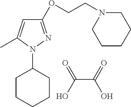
OC(=O)C(O)=O.C1CCCCC1N1N=C(OCCN2CCCCC2)C=C1C
